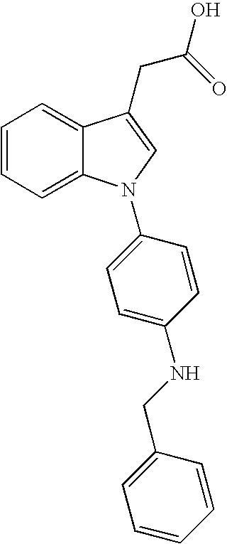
C1=CC=C2C(=C1)C(CC(O)=O)=CN2C1=CC=C(NCC2=CC=CC=C2)C=C1
